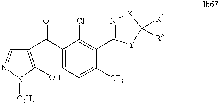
C1(C(C2=C(O)N([C3H7])N=C2)=O)=CC=C([CF3])C(C2=N[X]C([R4])([R5])[Y]2)=C1Cl
